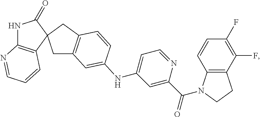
C1(=O)NC2=C(C=CC=N2)C12CC1=C(C2)C=CC(NC2=CC=NC(C(=O)N3C4=C(CC3)C(F)=C(F)C=C4)=C2)=C1
